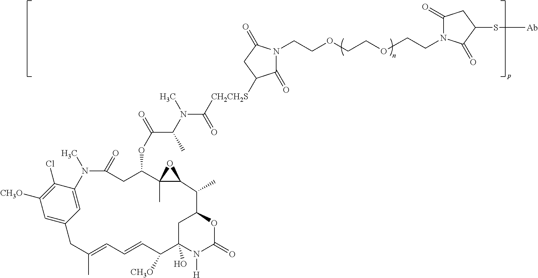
C1=C2C(Cl)=C([CH3O])C=C1CC(C)=CC=CC([CH3O])C1(O)N([H])C(=O)OC(C1)C(C)C1C(C)(C(OC(=O)C(N(C)C([CH2CH2S]C3C(=O)N(CCOCCOCCN4C(=O)CC(S[Ab])C4=O)C(=O)C3)=O)C)CC(=O)N2C)O1
